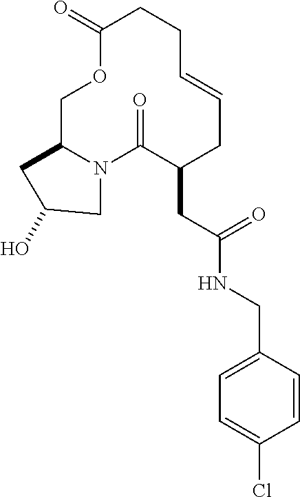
C1C2N(C(=O)C(CC(=O)NCC3=CC=C(Cl)C=C3)CC=CCCC(=O)O1)CC(O)C2
